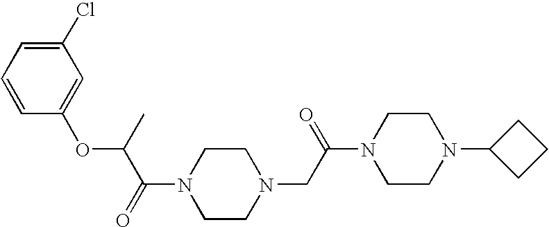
C(=O)(N1CCN(CC(N2CCN(C3CCC3)CC2)=O)CC1)C(OC1=CC(Cl)=CC=C1)C
